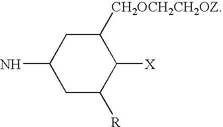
NC1CC([R])C([X])C([CH2OCH2CH2OZ])C1
